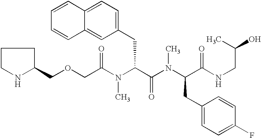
C(C(N(C(C(N(C(C(NCC(O)C)=O)CC1=CC=C(F)C=C1)C)=O)CC1=CC=C2C(=C1)C=CC=C2)C)=O)OCC1CCCN1
